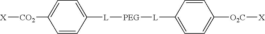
[X][CO2]C1=CC=C([L][PEG][L]C2=CC=C([O2C][X])C=C2)C=C1
